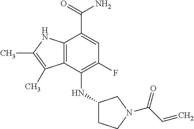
N(C1=C(F)C=C(C(=O)N)C2=C1C(C)=C(C)N2)C1CCN(C(=O)C=C)C1
